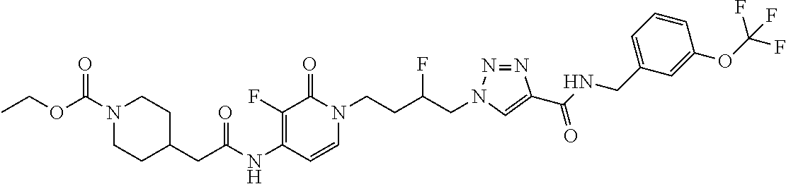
N(C1=C(F)C(=O)N(CCC(CN2N=NC(C(NCC3=CC=CC(OC(F)(F)F)=C3)=O)=C2)F)C=C1)C(=O)CC1CCN(C(OCC)=O)CC1
